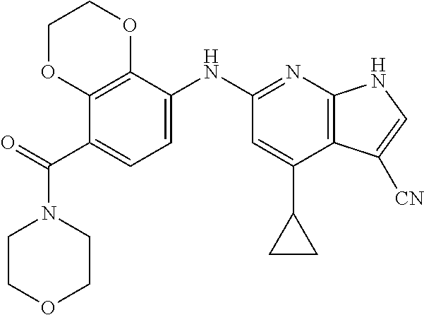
C1COCCN1C(=O)C1=CC=C(NC2=NC3=C(C(C4CC4)=C2)C([CN])=CN3)C2=C1OCCO2
